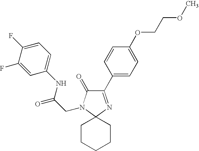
C1(C2=CC=C(OCCOC)C=C2)=NC2(N(CC(NC3=CC=C(F)C(F)=C3)=O)C1=O)CCCCC2
